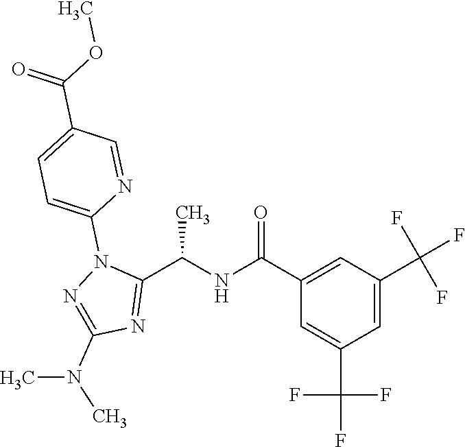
C1=C(C(NC(C2=NC(N(C)C)=NN2C2=CC=C(C(OC)=O)C=N2)C)=O)C=C(C(F)(F)F)C=C1C(F)(F)F
